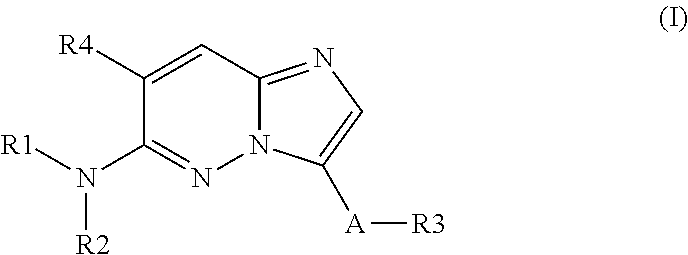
C1([R4])=CC2=NC=C([A][R3])N2N=C1N([R1])[R2]
